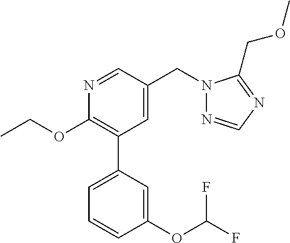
C1(OCC)=C(C2=CC=CC(OC(F)F)=C2)C=C(CN2N=CN=C2COC)C=N1
